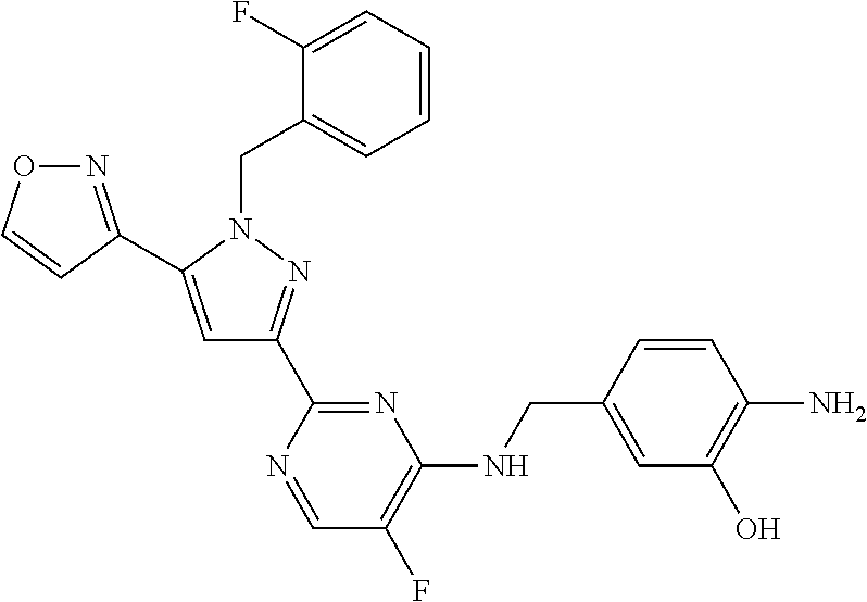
N1=C(C2=CC(C3=NC(NCC4=CC(O)=C(N)C=C4)=C(F)C=N3)=NN2CC2=CC=CC=C2F)C=CO1
